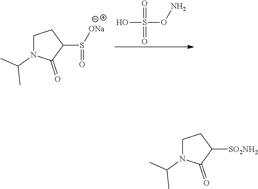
OS(ON)(=O)=O.C1N(C(C)C)C(=O)C(S([ONa])=O)C1.C1N(C(C)C)C(=O)C([SO2NH2])C1
